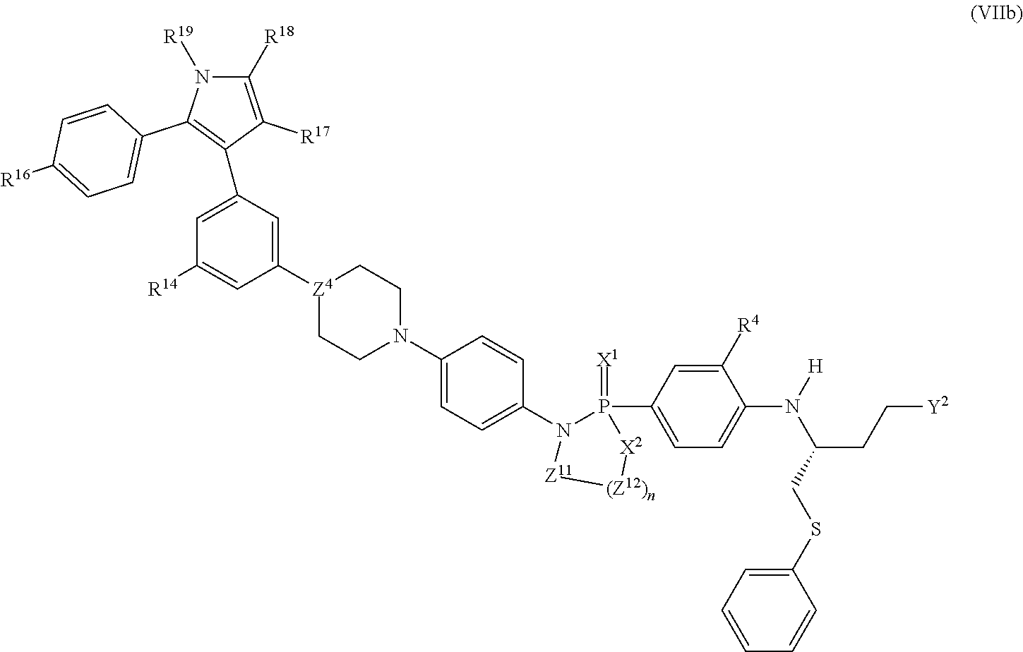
[Z4]1(C2=CC(C3=C(C4=CC=C([R16])C=C4)N([R19])C([R18])=C3[R17])=CC([R14])=C2)CCN(C2=CC=C(N3P(C4=CC=C(N([H])C(CSC5=CC=CC=C5)CC[Y2])C([R4])=C4)(=[X1])[X2][(Z12)n][Z11]3)C=C2)CC1
